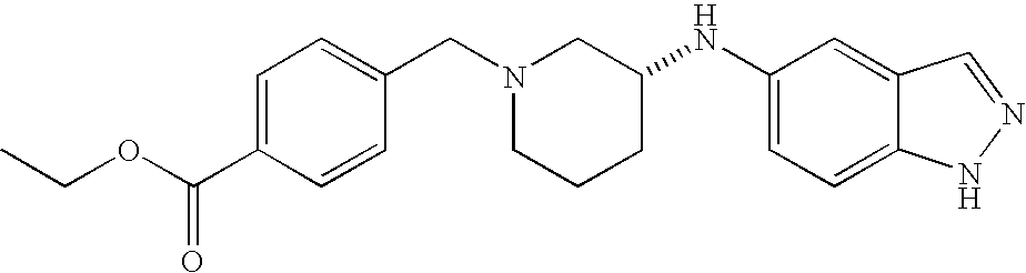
C1=C(C(OCC)=O)C=CC(CN2CCCC(NC3=CC=C4C(=C3)C=NN4)C2)=C1
